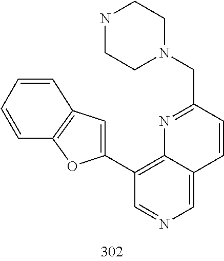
C1(C2=C3N=C(CN4CCNCC4)C=CC3=CN=C2)=CC2=C(O1)C=CC=C2
